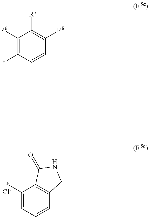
C1(*)=CC=CC2=C1C(=O)NC2.[Cl-].C1([R6])=C(*)C=CC([R8])=C1[R7]
